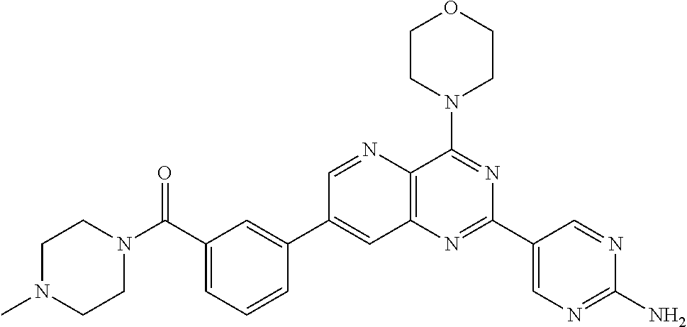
C1(C(N2CCN(C)CC2)=O)=CC=CC(C2=CC3=C(N=C2)C(N2CCOCC2)=NC(C2=CN=C(N)N=C2)=N3)=C1
